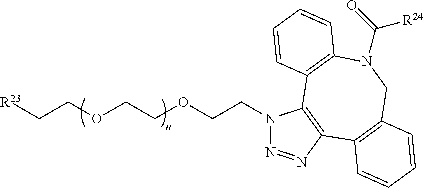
[R23]CCOCCOCCN1N=NC2=C1C1=C(N(C(=O)[R24])CC3=C2C=CC=C3)C=CC=C1
